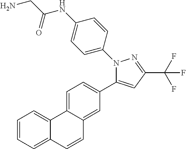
C1=CC=C2C(=C1)C1=CC=C(C3=CC(C(F)(F)F)=NN3C3=CC=C(NC(CN)=O)C=C3)C=C1C=C2
